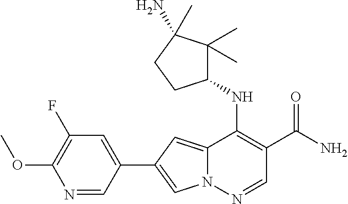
N12C(=CC(C3=CC(F)=C(OC)N=C3)=C1)C(NC1C(C)(C)C(N)(C)CC1)=C(C(N)=O)C=N2
